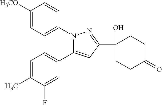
C1([H3CO])=CC=C(N2C(C3=CC=C(C)C(F)=C3)=CC(C3(O)CCC(=O)CC3)=N2)C=C1
